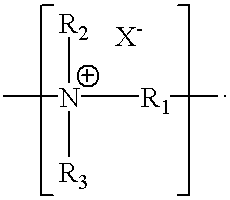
C[N+]([R2])([R3])[R1]C.[X-]
